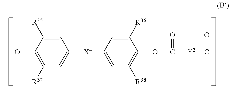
C1=C([R35])C(OC)=C([R37])C=C1[X4]C1=CC([R38])=C(OC([Y2]C(C)=O)=O)C([R36])=C1
